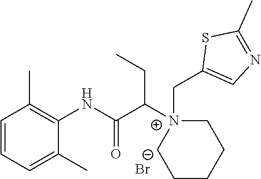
C1=CC=C(C)C(NC(C([N+]2(CC3=CN=C(C)S3)CCCCC2)CC)=O)=C1C.[Br-]
